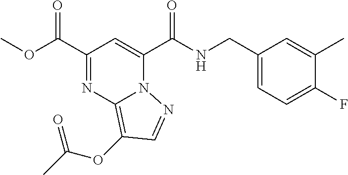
N(C(C1=CC(C(OC)=O)=NC2=C(OC(C)=O)C=NN12)=O)CC1=CC=C(F)C(C)=C1
